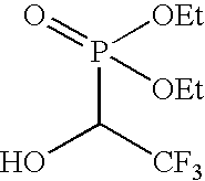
OC(P(=O)([OEt])[OEt])[CF3]
